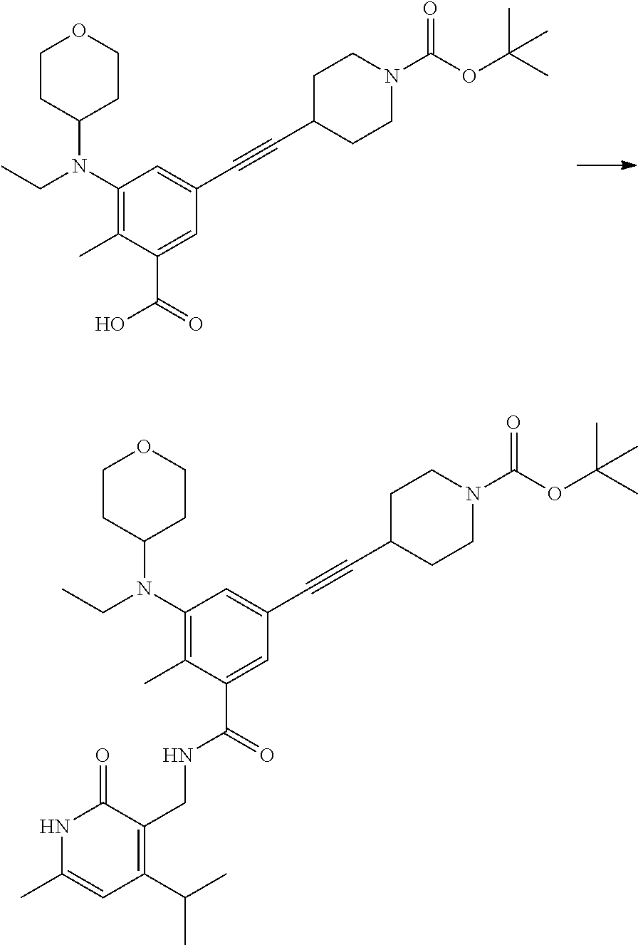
C1(N(CC)C2CCOCC2)=C(C)C(C(=O)O)=CC(C#CC2CCN(C(OC(C)(C)C)=O)CC2)=C1.C1(N(CC)C2CCOCC2)=C(C)C(C(=O)NCC2=C(C(C)C)C=C(C)NC2=O)=CC(C#CC2CCN(C(OC(C)(C)C)=O)CC2)=C1
